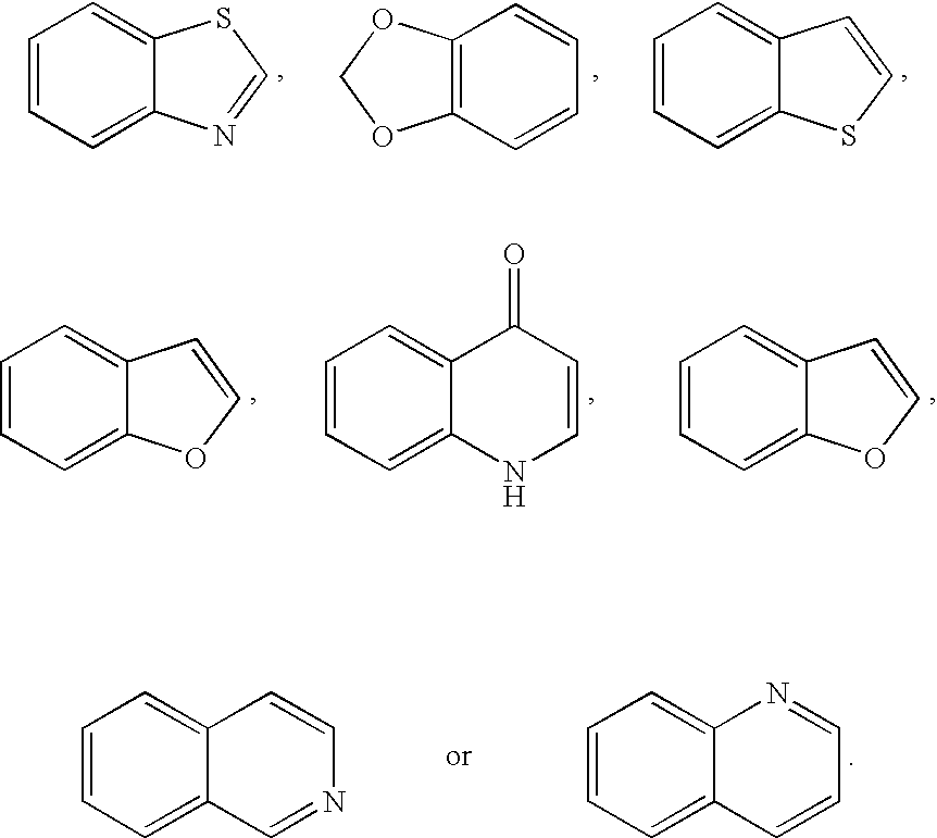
C1=CC=C2C(=C1)SC=N2.C12=C(C=CC=C1)OCO2.C1=CC=C2C(=C1)C=CS2.C1=CC=C2C(=C1)C=CO2.C1=CC=C2C(=C1)C(=O)C=CN2.C1=CC=C2C(=C1)C=CO2.C1=CC=C2C(=C1)C=CN=C2.C1=CC=C2C(=C1)N=CC=C2
